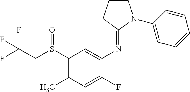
S(C1=C(C)C=C(F)C(N=C2CCCN2C2=CC=CC=C2)=C1)(CC(F)(F)F)=O
